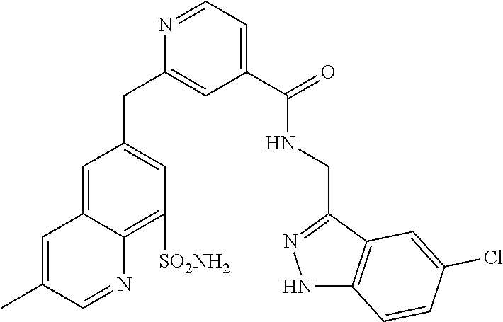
C1(C(=O)NCC2=NNC3=C2C=C(Cl)C=C3)=CC=NC(CC2=CC([SO2NH2])=C3C(=C2)C=C(C)C=N3)=C1
